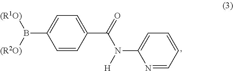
N1=CC=CC=C1N([H])C(=O)C1=CC=C(B([(R2O)])[(R1O)])C=C1
